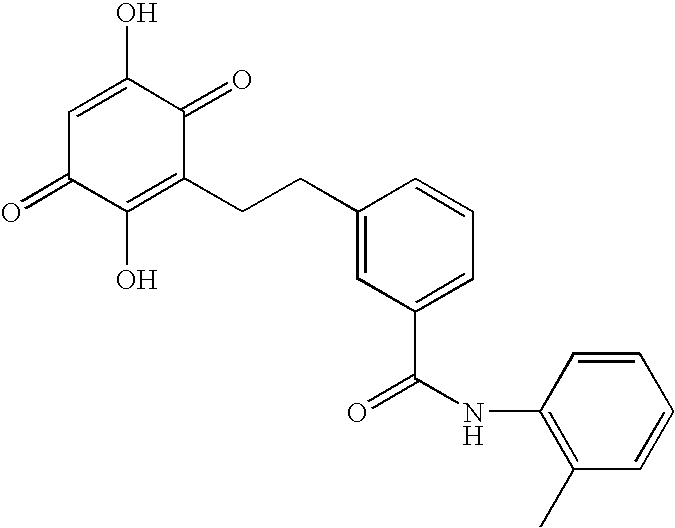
OC1=CC(=O)C(O)=C(CCC2=CC(C(NC3=C(C)C=CC=C3)=O)=CC=C2)C1=O
